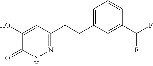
C1(CCC2=NNC(=O)C(O)=C2)=CC=CC(C(F)F)=C1
